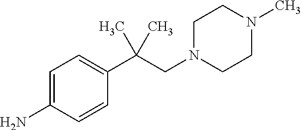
C1=C(N)C=CC(C(CN2CCN(C)CC2)(C)C)=C1
